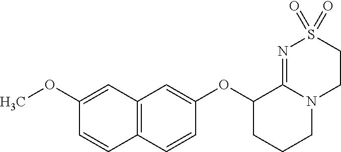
O(C1CCCN2C1=NS(=O)(=O)CC2)C1=CC2=C(C=C1)C=CC(OC)=C2
